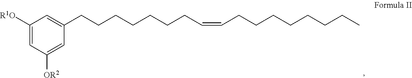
C1([R1O])=CC([OR2])=CC(CCCCCCCC=CCCCCCCCC)=C1
